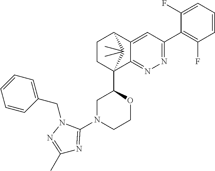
C1(F)=CC=CC(F)=C1C1=NN=C2C(=C1)C1CCC2(C2CN(C3=NC(C)=NN3CC3=CC=CC=C3)CCO2)C1(C)C
